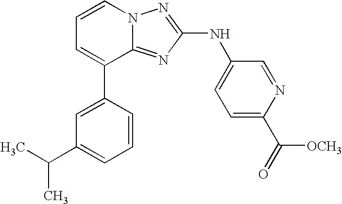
C1=CN2C(=NC(NC3=CC=C(C(=O)[OCH3])N=C3)=N2)C(C2=CC(C(C)C)=CC=C2)=C1
